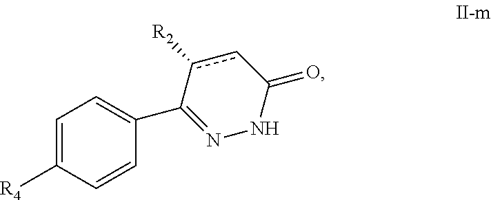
C1=C([R4])C=CC(C2=NNC(=O)cc2[R2])=C1
